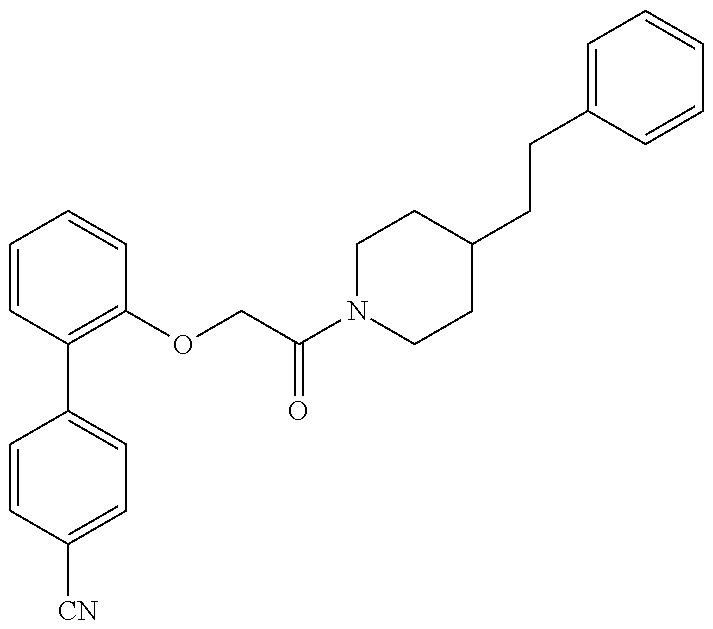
C1=CC([CN])=CC=C1C1=C(OCC(N2CCC(CCC3=CC=CC=C3)CC2)=O)C=CC=C1
